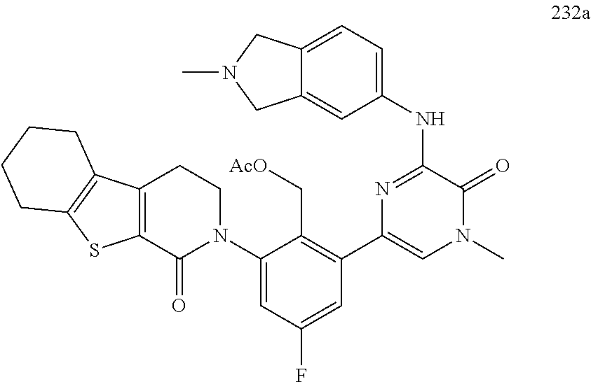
C12=C(C(=O)N(C3=CC(F)=CC(C4=CN(C)C(=O)C(NC5=CC=C6C(=C5)CN(C)C6)=N4)=C3C[AcO])CC1)SC1=C2CCCC1
